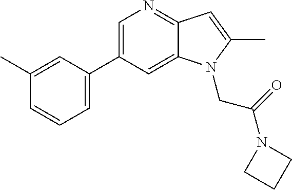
C1(C2=CC=CC(C)=C2)=CN=C2C(=C1)N(CC(N1CCC1)=O)C(C)=C2
